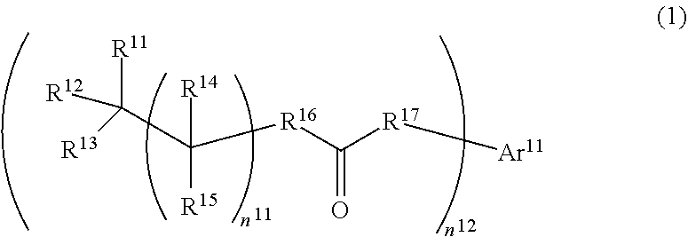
[R11]C(C([R15])([R14])[R16]C([R17][Ar11])=O)([R13])[R12]
